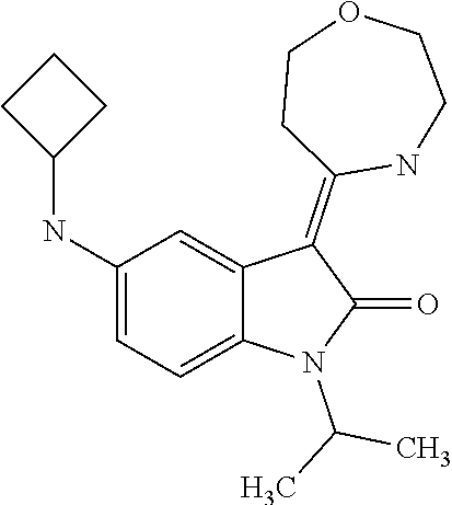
N1(C(C)C)C(=O)C(=C2CCOCCN2)C2=CC(NC3CCC3)=CC=C12
